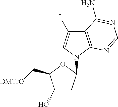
C1(O)CC(N2C=C(I)C3=C2N=CN=C3N)OC1C[DMTrO]
